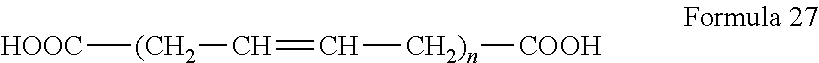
[HOOC][(CH2]C=C[CH2)n][COOH]
